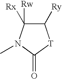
C1([Ry])C([Rw])([Rx])N(C)C(=O)[T]1
